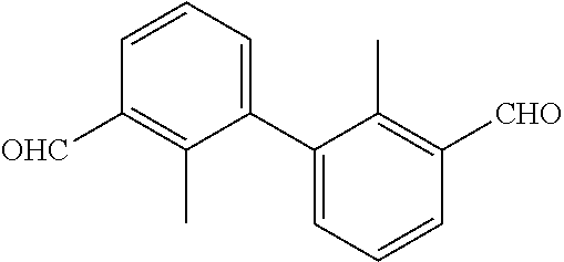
[OHC]C1=C(C)C(C2=CC=CC([CHO])=C2C)=CC=C1
